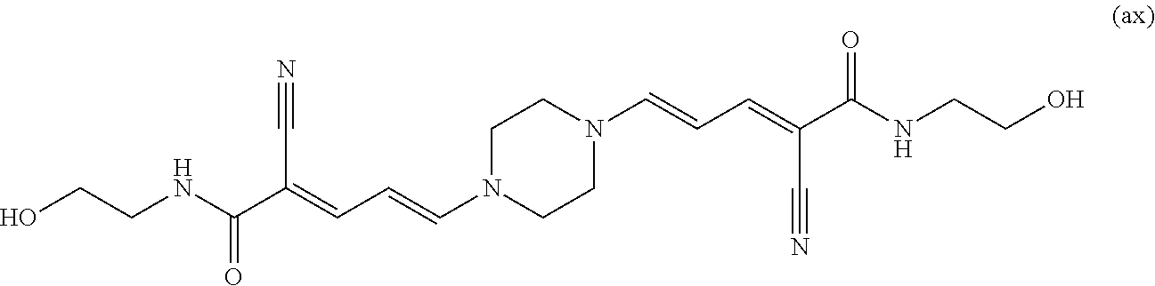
OCCNC(C(=CC=CN1CCN(C=CC=C(C(NCCO)=O)C#N)CC1)C#N)=O
